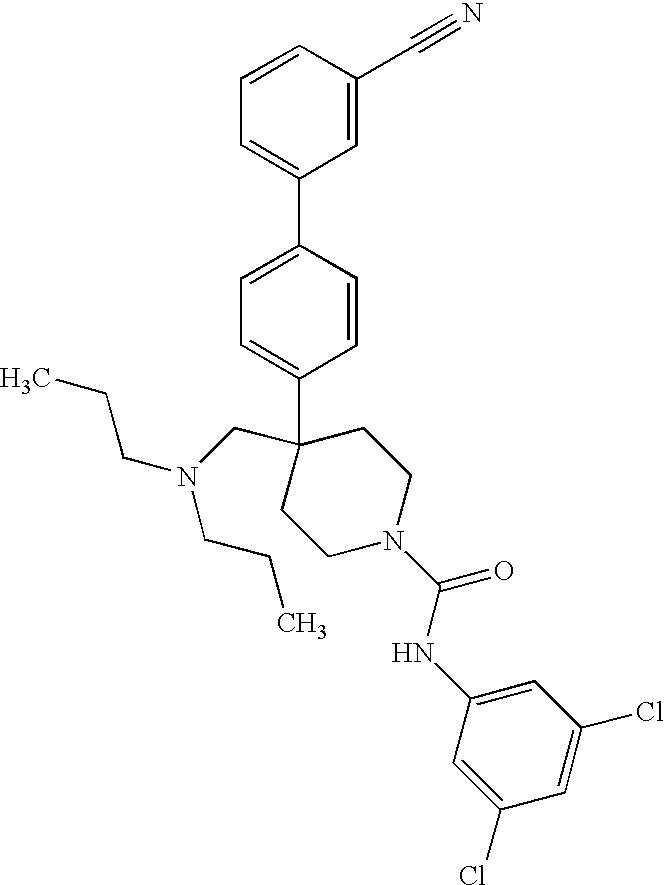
C1=CC(C2=CC=CC(C#N)=C2)=CC=C1C1(CN(CCC)CCC)CCN(C(NC2=CC(Cl)=CC(Cl)=C2)=O)CC1
